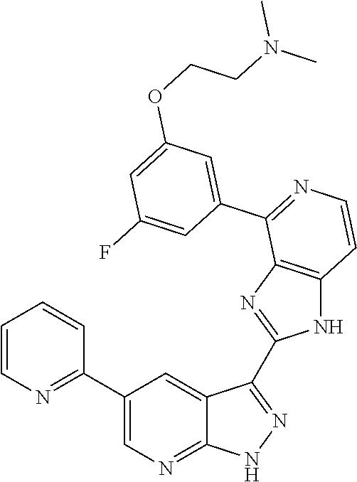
C1=CN=C(C2=CN=C3C(=C2)C(C2=NC4=C(N2)C=CN=C4C2=CC(OCCN(C)C)=CC(F)=C2)=N[N H]3)C=C1
